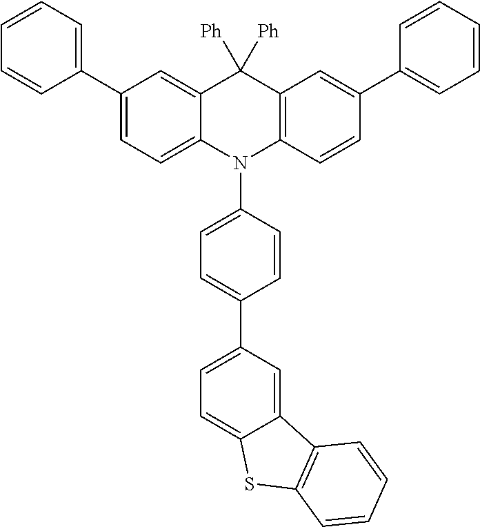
C1=CC=C(C2=CC=C3C(=C2)C([Ph])([Ph])C2=C(N3C3=CC=C(C4=CC=C5C(=C4)C4=C(S5)C=CC=C4)C=C3)C=CC(C3=CC=CC=C3)=C2)C=C1
